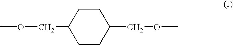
COCC1CCC(COC)CC1
